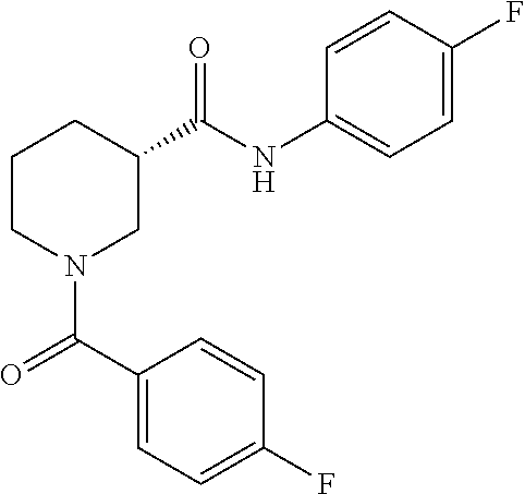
C1CN(C(C2=CC=C(F)C=C2)=O)CC(C(NC2=CC=C(F)C=C2)=O)C1
